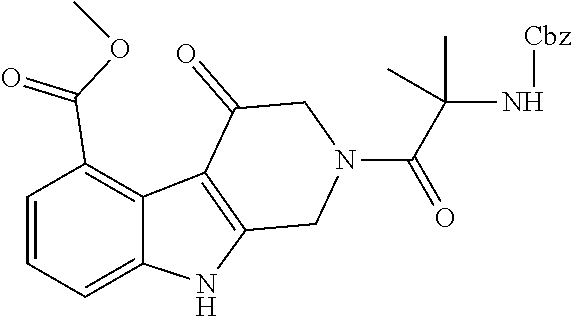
C(C(N[Cbz])(C)C)(N1CC2=C(C3=C(C(OC)=O)C=CC=C3N2)C(=O)C1)=O
